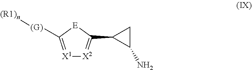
[X1]1=C([(G)][(R1)n])[E]C(C2C(N)C2)=[X2]1
